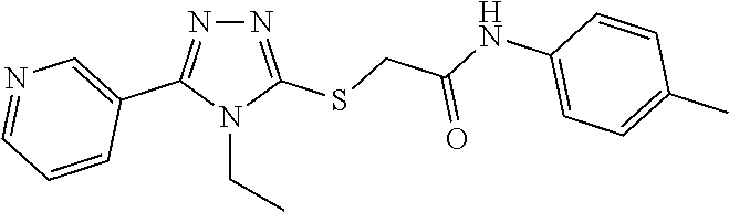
N1=C(SCC(NC2=CC=C(C)C=C2)=O)N(CC)C(C2=CN=CC=C2)=N1
